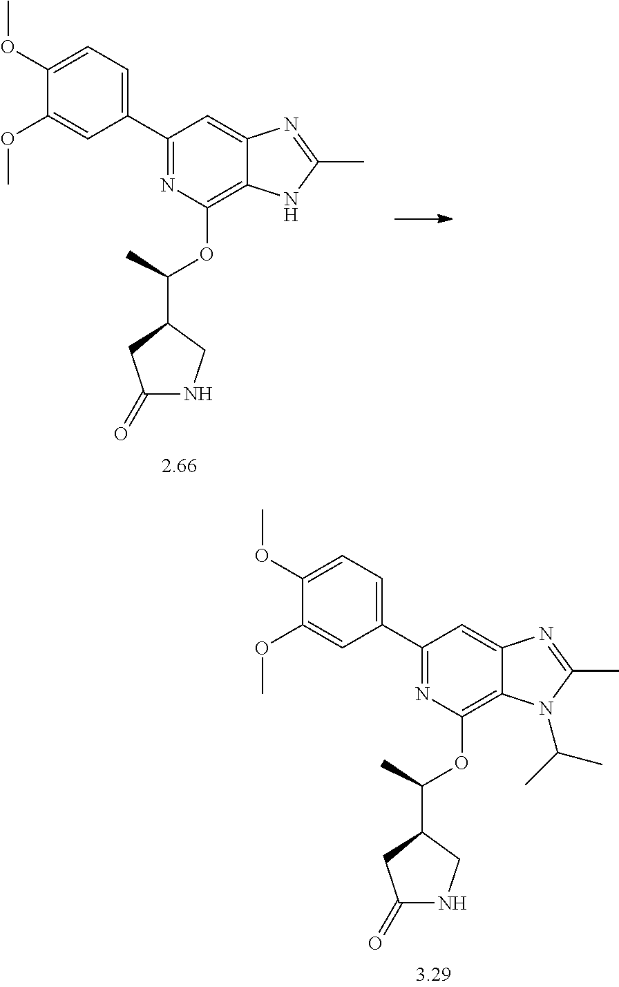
C1=C(OC)C(OC)=CC(C2=NC(OC(C3CC(=O)NC3)C)=C3C(=C2)N=C(C)N3)=C1.C1=C(OC)C(OC)=CC(C2=NC(OC(C3CC(=O)NC3)C)=C3C(=C2)N=C(C)N3C(C)C)=C1
